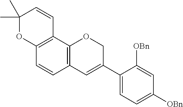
C1(C)(C)OC2=C(C=C1)C1=C(C=C2)C=C(C2=CC=C([OBn])C=C2[OBn])CO1
